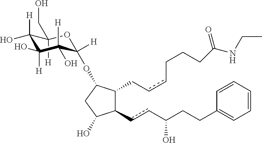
C1(CO)([H])C([H])(O)C([H])(O)C([H])(O)C([H])(OC2C(CccCCCC(NCC)=O)C(ccC(CCC3=CC=CC=C3)O)C(O)C2)O1
